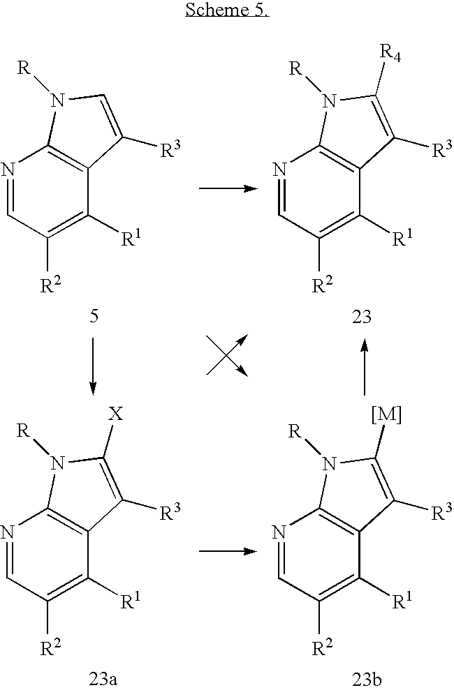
N1=CC([R2])=C([R1])C2=C1N([R])C=C2[R3].N1=CC([R2])=C([R1])C2=C1N([R])C([R4])=C2[R3].N1=CC([R2])=C([R1])C2=C1N([R])C([X])=C2[R3].N1=CC([R2])=C([R1])C2=C1N([R])C([[M]])=C2[R3]
